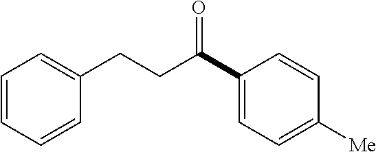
C1(C(CCC2=CC=CC=C2)=O)=CC=C([Me])C=C1
